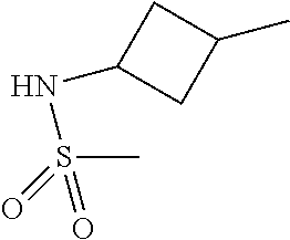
N(S(C)(=O)=O)C1CC(C)C1
